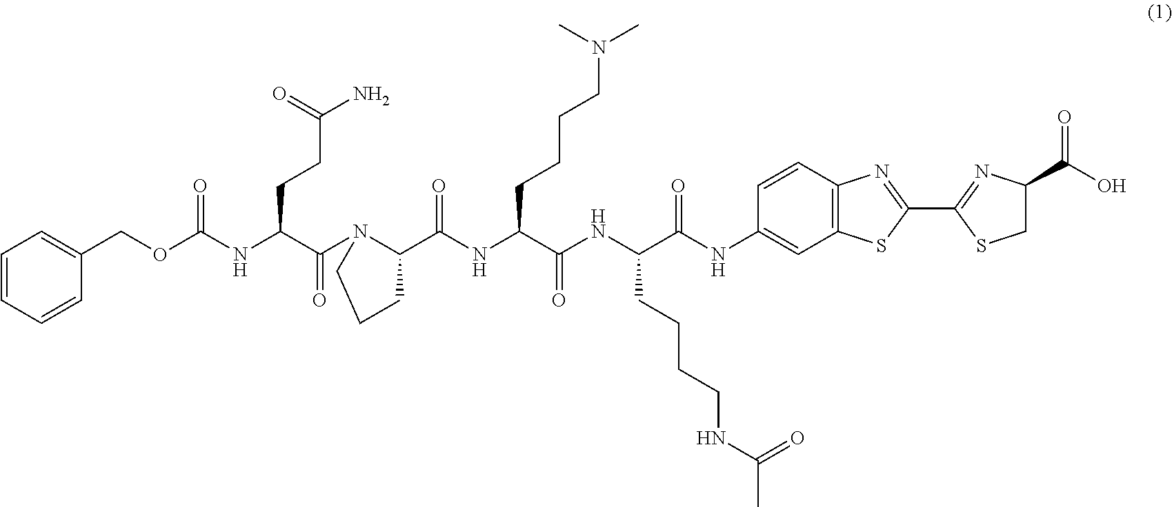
C1=CC=CC(COC(NC(C(N2C(C(NC(C(NC(C(NC3=CC4=C(C=C3)N=C(C3=NC(C(O)=O)CS3)S4)=O)CCCCNC(=O)C)=O)CCCCN(C)C)=O)CCC2)=O)CCC(=O)N)=O)=C1
